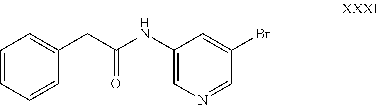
C1(NC(=O)CC2=CC=CC=C2)=CN=CC(Br)=C1
